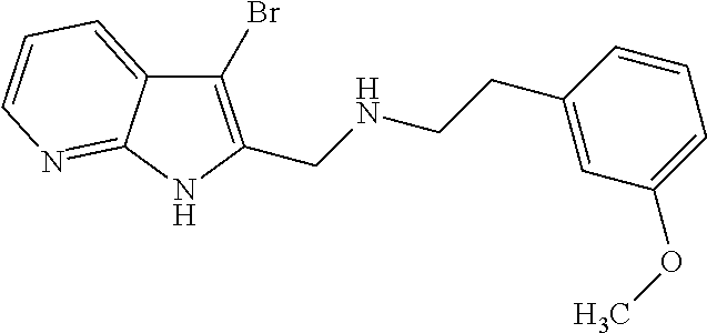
C1(Br)=C(CNCCC2=CC(OC)=CC=C2)NC2=NC=CC=C12
